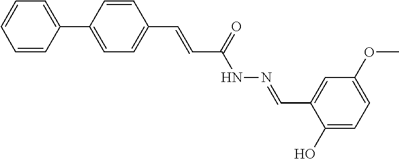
C1=CC(C2=CC=CC=C2)=CC=C1C=CC(NN=CC1=CC(OC)=CC=C1O)=O
